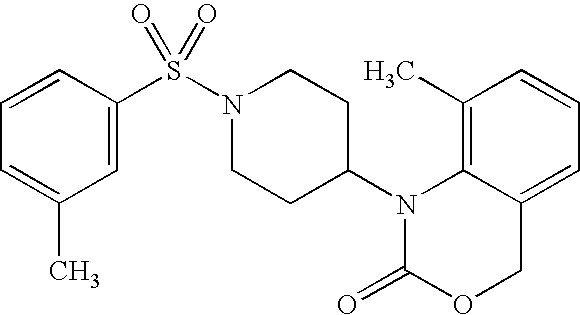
C1(C)=C2C(=CC=C1)COC(=O)N2C1CCN(S(=O)(=O)C2=CC(C)=CC=C2)CC1
